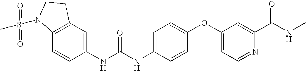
N(C(NC1=CC=C(OC2=CC=NC(C(NC)=O)=C2)C=C1)=O)C1=CC2=C(C=C1)N(S(C)(=O)=O)CC2
